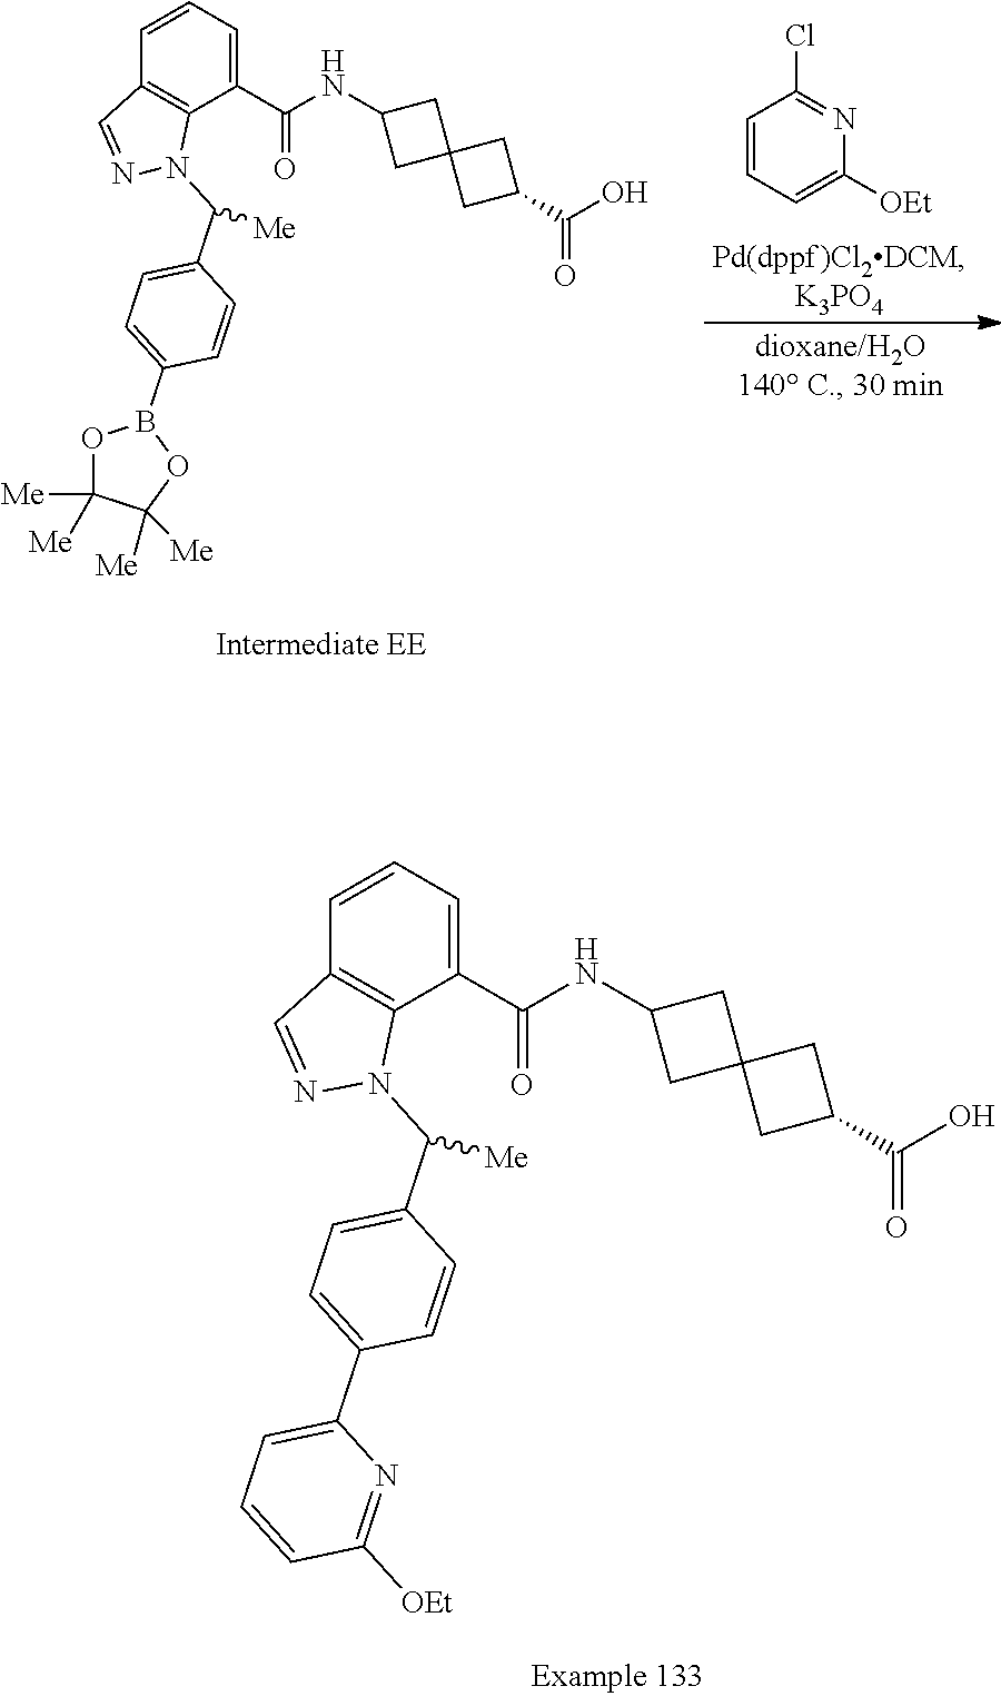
C1=CC2=C(C(C(NC3CC4(C3)CC(C(O)=O)C4)=O)=C1)N(C(C1=CC=C(B3OC([Me])([Me])C([Me])([Me])O3)C=C1)[Me])N=C2.C1=CC=C([OEt])N=C1Cl.C1=CC2=C(C(C(NC3CC4(C3)CC(C(O)=O)C4)=O)=C1)N(C(C1=CC=C(C3=CC=CC([OEt])=N3)C=C1)[Me])N=C2
